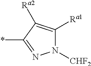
N1([CHF2])C([Ra1])=C([Ra2])C(*)=N1
